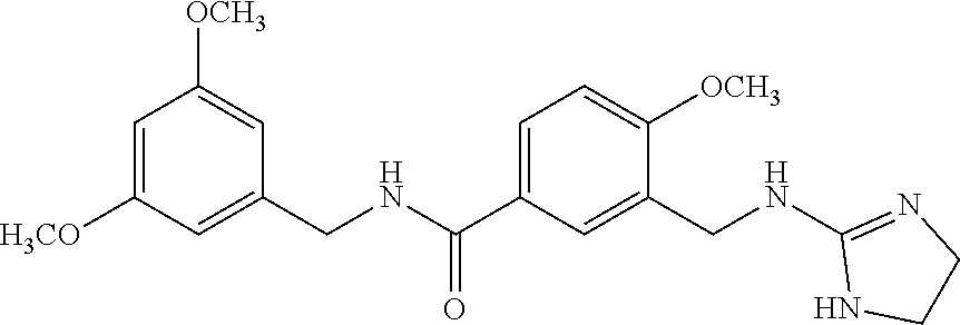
C1([OCH3])=CC(CNC(C2=CC=C([OCH3])C(CNC3=NCCN3)=C2)=O)=CC([H3CO])=C1
